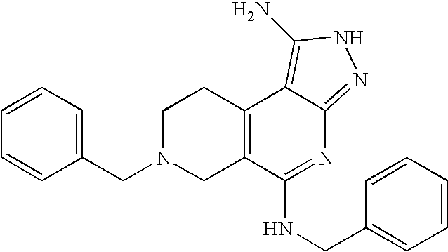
C1(CN2CC3=C(CC2)C2=C(N)NN=C2N=C3NCC2=CC=CC=C2)=CC=CC=C1
